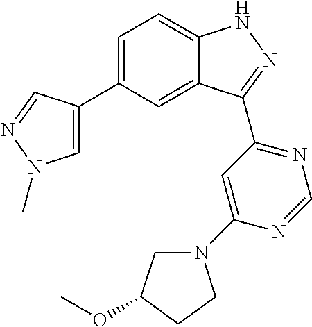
C1=C(C2=CN(C)N=C2)C=C2C(=C1)NN=C2C1=NC=NC(N2CC(OC)CC2)=C1
